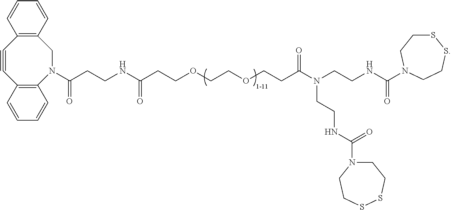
C12=C(C=CC=C1)CN(C(=O)CCNC(=O)CCOCCOCCC(=O)N(CCNC(=O)N1CCSSCC1)CCNC(=O)N1CCSSCC1)C1=C(C#C2)C=CC=C1
